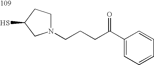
C1N(CCCC(C2=CC=CC=C2)=O)CC(S)C1
